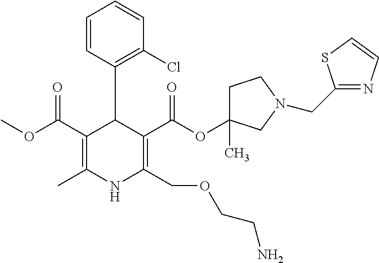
C1=CC(C2C(C(OC)=O)=C(C)NC(COCCN)=C2C(OC2(C)CCN(CC3=NC=CS3)C2)=O)=C(Cl)C=C1
